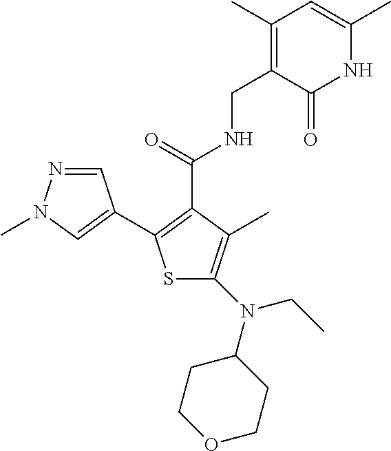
S1C(N(C2CCOCC2)CC)=C(C)C(C(=O)NCC2=C(C)C=C(C)NC2=O)=C1C1=CN(C)N=C1
